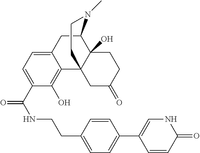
N(C(=O)C1=CC=C2C(=C1O)C13C(O)(C(C2)N(C)CC1)CCC(=O)C3)CCC1=CC=C(C2=CNC(=O)C=C2)C=C1
